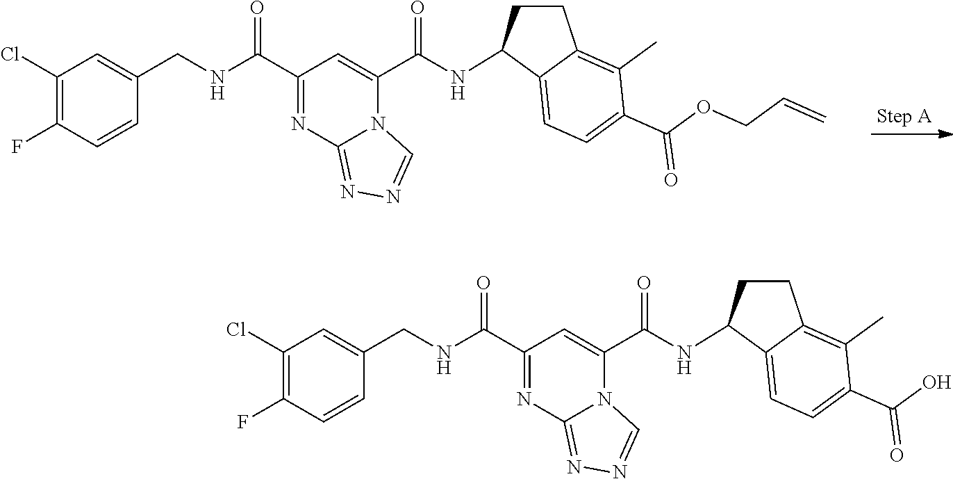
C1(Cl)=C(F)C=CC(CNC(C2=NC3=NN=CN3C(C(NC3CCC4=C(C)C(C(=O)OCC=C)=CC=C34)=O)=C2)=O)=C1.C1(Cl)=C(F)C=CC(CNC(C2=NC3=NN=CN3C(C(NC3CCC4=C(C)C(C(=O)O)=CC=C34)=O)=C2)=O)=C1
